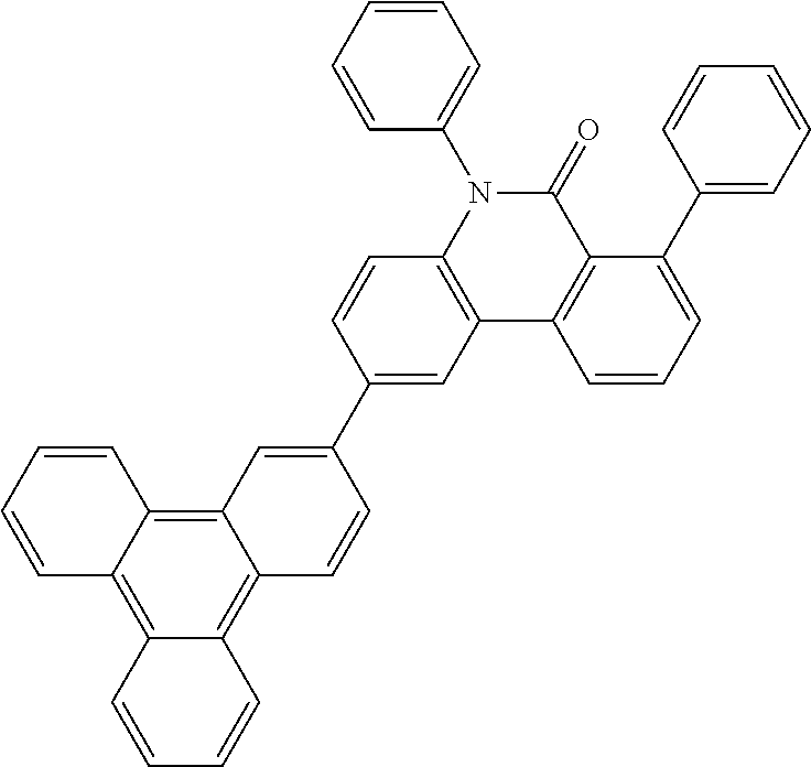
C12=C(N(C3=CC=CC=C3)C(=O)C3=C1C=CC=C3C1=CC=CC=C1)C=CC(C1=CC3=C4C(=C5C(=C3C=C1)C=CC=C5)C=CC=C4)=C2
